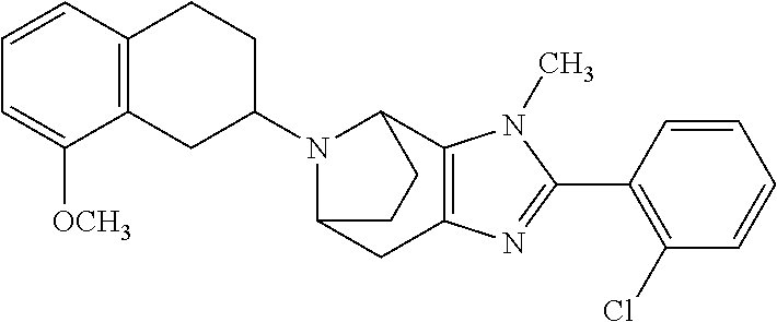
C12=C(CC(N3C4CC5=C(C3CC4)N(C)C(C3=C(Cl)C=CC=C3)=N5)CC1)C([OCH3])=CC=C2
